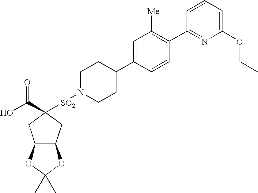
[SO2](N1CCC(C2=CC([Me])=C(C3=NC(OCC)=CC=C3)C=C2)CC1)C1(C(O)=O)CC2C(C1)OC(C)(C)O2
